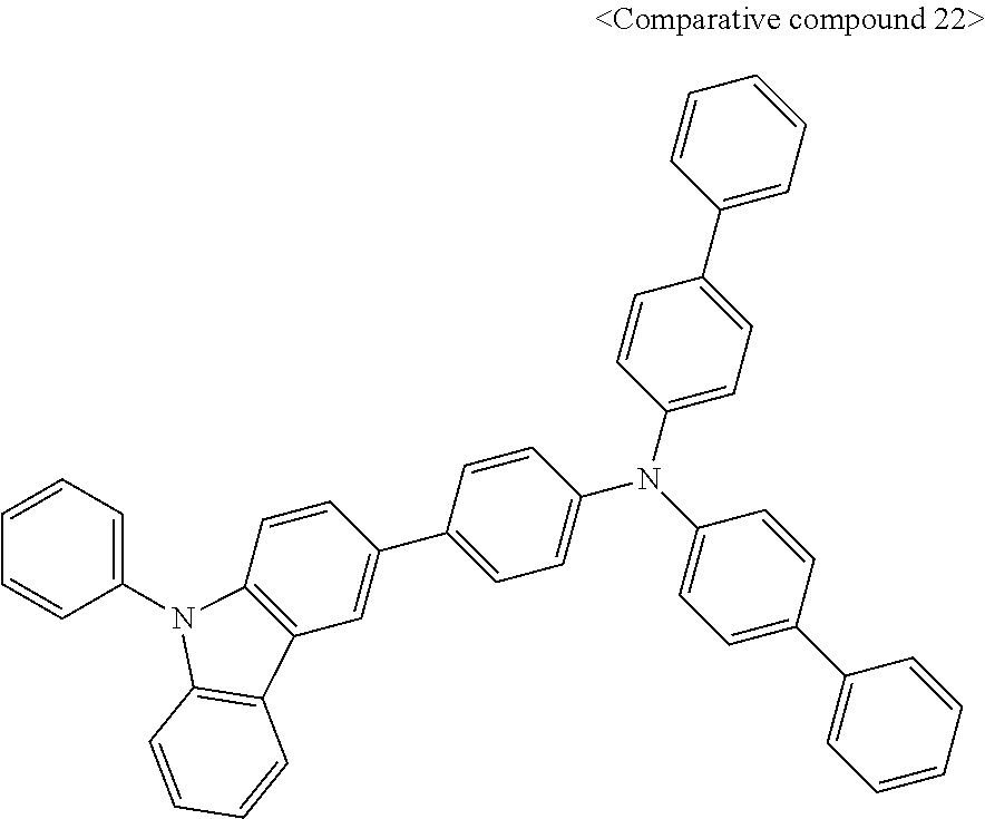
C1=CC(C2=CC3=C(C=C2)N(C2=CC=CC=C2)C2=C3C=CC=C2)=CC=C1N(C1=CC=C(C2=CC=CC=C2)C=C1)C1=CC=C(C2=CC=CC=C2)C=C1
